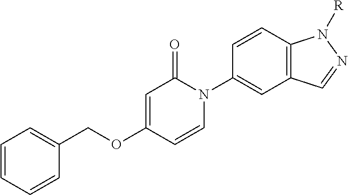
C1=CC=CC(COC2=CC(=O)N(C3=CC4=C(C=C3)N([R])N=C4)C=C2)=C1
